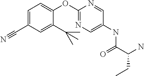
C1=C(C#N)C=C(C(C)(C)C)C(OC2=NC=C(NC(C(N)CC)=O)C=N2)=C1
